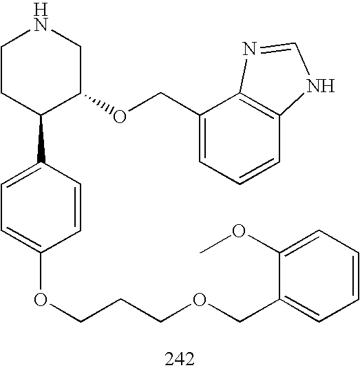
C1CC(C2=CC=C(OCCCOCC3=CC=CC=C3OC)C=C2)C(OCC2=CC=CC3=C2N=CN3)CN1
